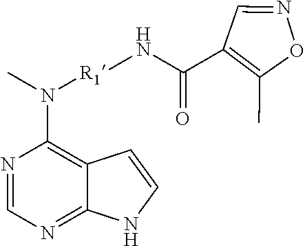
N1=CN=C2C(=C1N(C)[R1]NC(=O)C1=C(C)ON=C1)C=CN2
